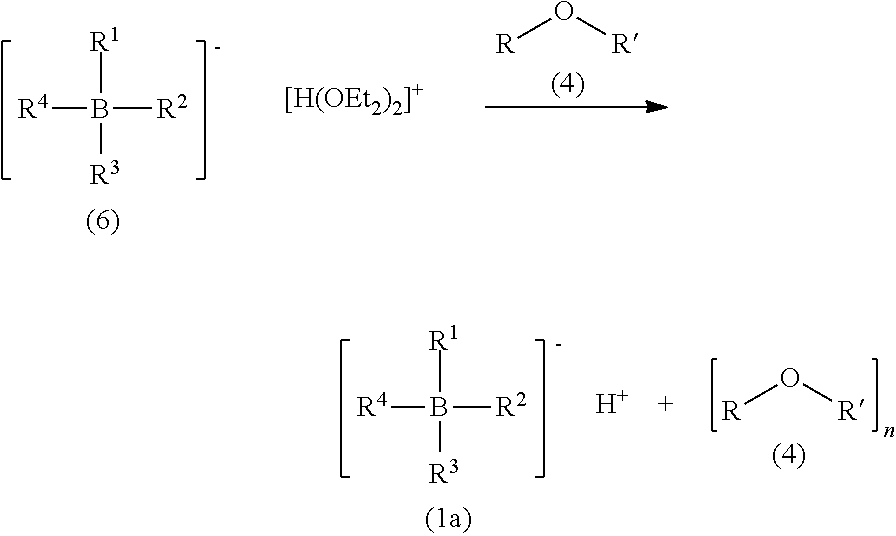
[R1]B([R4])([R2])[R3].[R]O[R].[H].[R1]B([R4])([R2])[R3].[R]O[R]
